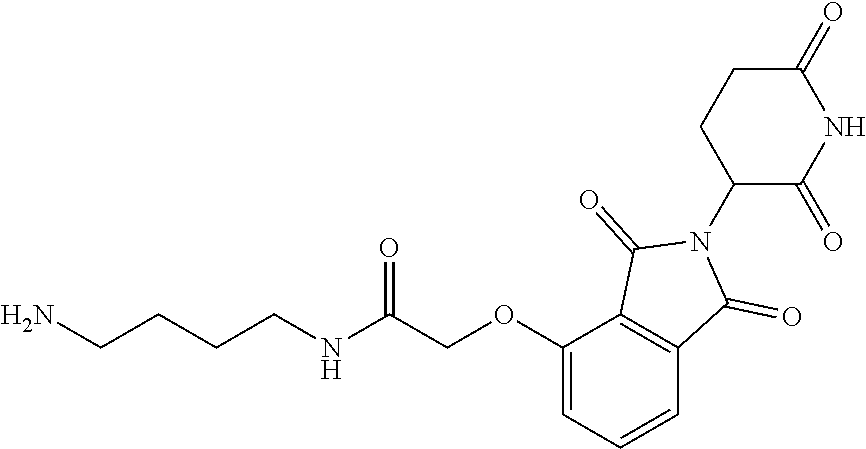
C1(=O)CCC(N2C(=O)C3=C(C2=O)C=CC=C3OCC(NCCCCN)=O)C(=O)N1
